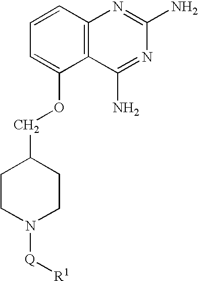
C1=CC=C(OCC2CCN([Q][R1])CC2)C2=C1N=C(N)N=C2N
